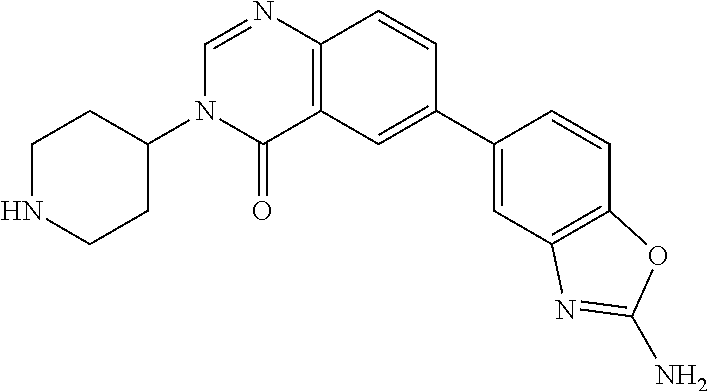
C1(=O)C2=C(N=CN1C1CCNCC1)C=CC(C1=CC3=C(C=C1)OC(N)=N3)=C2
